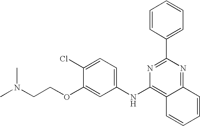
CN(CCOC1=CC(NC2=C3C(=NC(C4=CC=CC=C4)=N2)C=CC=C3)=CC=C1Cl)C
